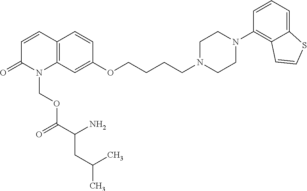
C12=C(C=C(OCCCCN3CCN(C4=C5C(=CC=C4)SC=C5)CC3)C=C1)N(COC(C(N)CC(C)C)=O)C(=O)C=C2
